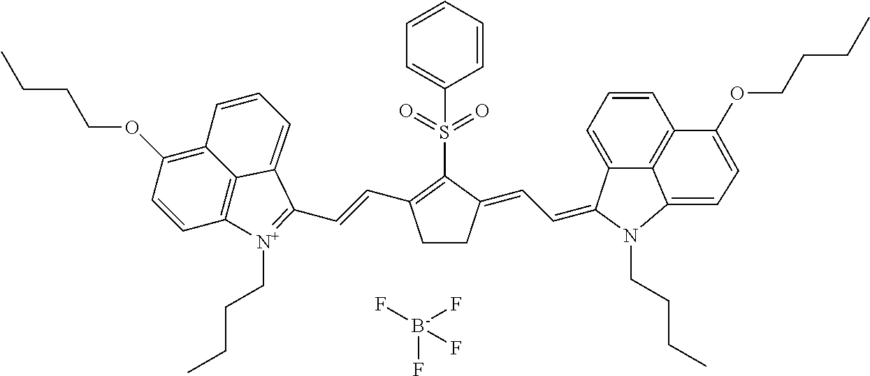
S(C1=C(C=CC2=[N+](CCCC)C3=C4C(=C(OCCCC)C=C3)C=CC=C42)CCC1=CC=C1C2=CC=CC3=C2C(=CC=C3OCCCC)N1CCCC)(=O)(=O)C1=CC=CC=C1.[B-](F)(F)(F)F
